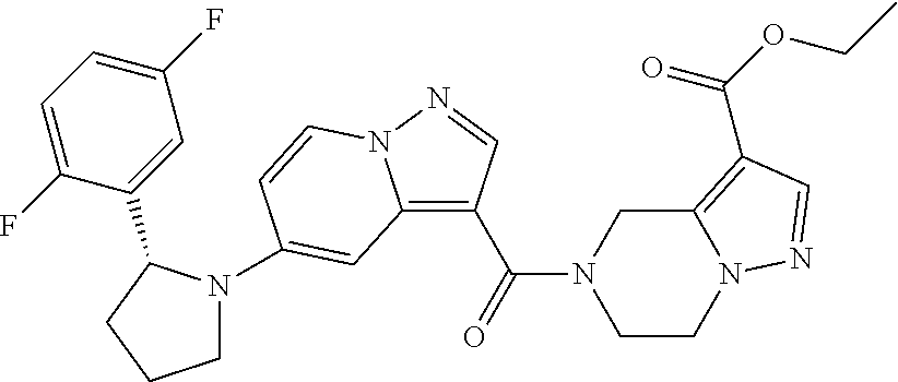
N1(C2=CC3=C(C(=O)N4CCN5C(=C(C(OCC)=O)C=N5)C4)C=NN3C=C2)CCCC1C1=CC(F)=CC=C1F
